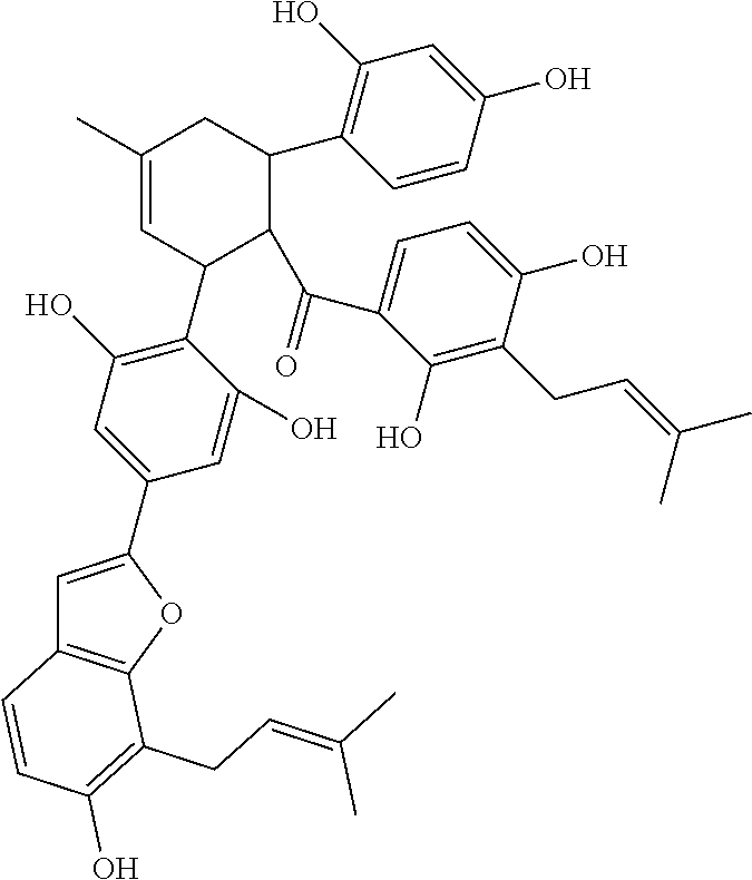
C1=C(C2=CC(O)=C(C3C=C(C)CC(C4=C(O)C=C(O)C=C4)C3C(C3=CC=C(O)C(CC=C(C)C)=C3O)=O)C(O)=C2)OC2=C1C=CC(O)=C2CC=C(C)C
